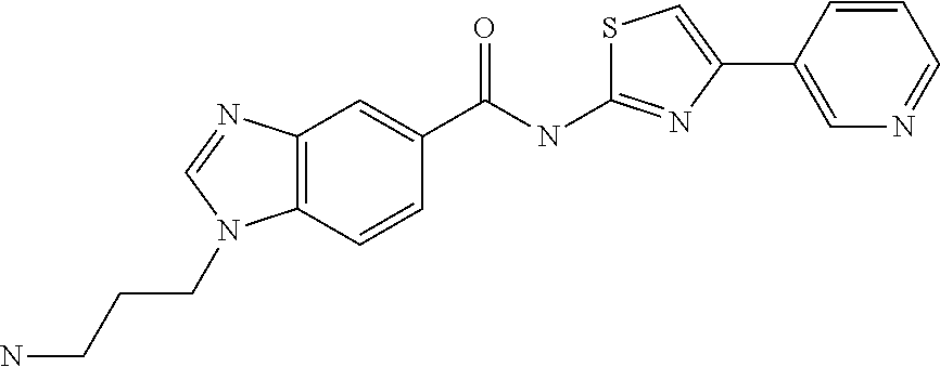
C12=C(C=CC(C(NC3=NC(C4=CN=CC=C4)=CS3)=O)=C1)N(CCCN)C=N2
